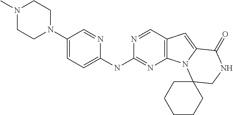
C12=C(C=NC(NC3=CC=C(N4CCN(C)CC4)C=N3)=N1)C=C1N2C2(CNC1=O)CCCCC2
